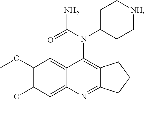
C12=C(N(C3CC[NH]CC3)C(=O)N)C3=CC(OC)=C(OC)C=C3N=C1CCC2
